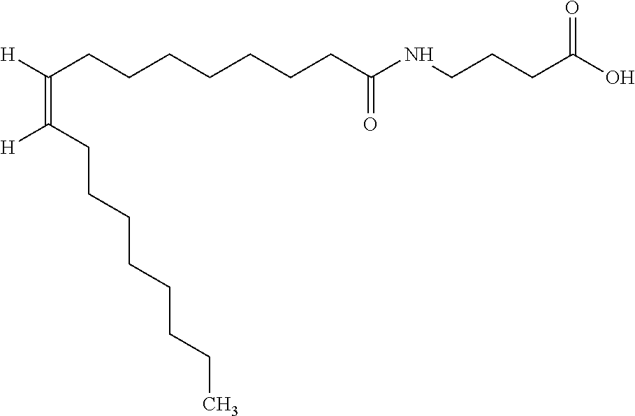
C(CCCCC(NCCCC(=O)O)=O)CCC(=C([H])CCCCCCCC)[H]
